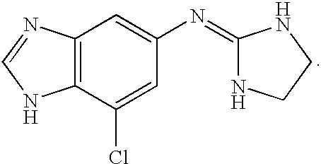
C12=C(N=CN1)C=C(N=C1NCCN1)C=C2Cl
